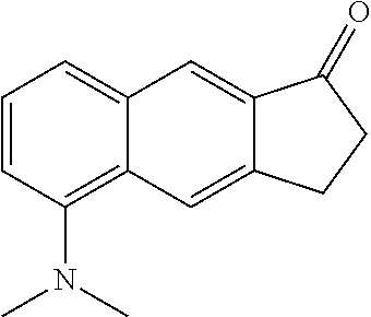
C1=CC(N(C)C)=C2C(=C1)C=C1C(=C2)CCC1=O
